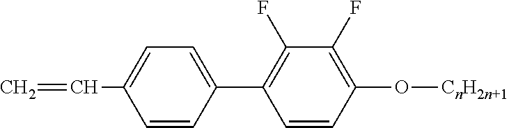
C(=C)C1=CC=C(C2=C(F)C(F)=C(O[CnH2n+1])C=C2)C=C1
